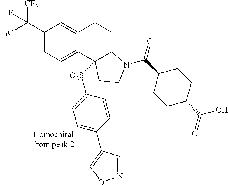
C1(C([F3C])([CF3])F)=CC=C2C(=C1)CCC1C2([O2S]C2=CC=C(C3=CON=C3)C=C2)CCN1C(C1CCC(C(=O)O)CC1)=O
